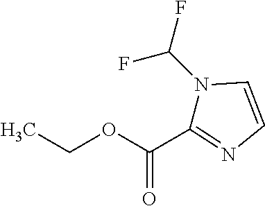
N1(C(F)F)C(C(OCC)=O)=NC=C1
